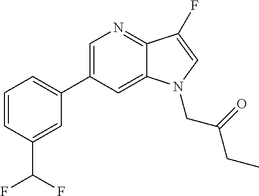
C1=C(C2=CC=CC(C(F)F)=C2)C=C2C(=N1)C(F)=CN2CC(CC)=O
